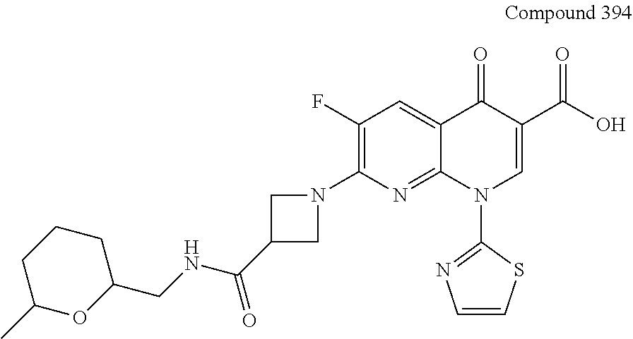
C1(N2CC(C(NCC3CCCC(C)O3)=O)C2)=C(F)C=C2C(=N1)N(C1=NC=CS1)C=C(C(O)=O)C2=O
